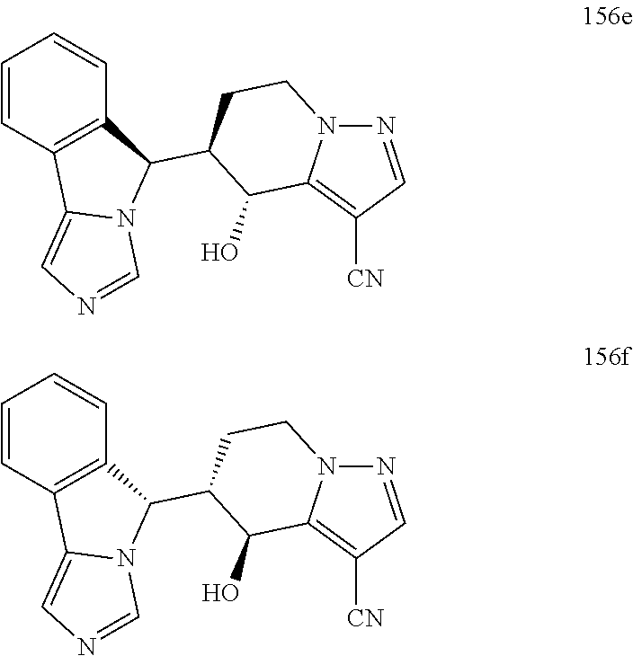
N1=CC([CN])=C2N1CCC(C1C3=C(C4=CN=CN14)C=CC=C3)C2O.N1=CC([CN])=C2N1CCC(C1C3=C(C4=CN=CN14)C=CC=C3)C2O
